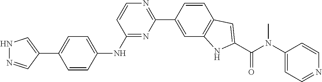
N1N=CC(C2=CC=C(NC3=NC(C4=CC5=C(C=C4)C=C(C(N(C)C4=CC=NC=C4)=O)N5)=NC=C3)C=C2)=C1
